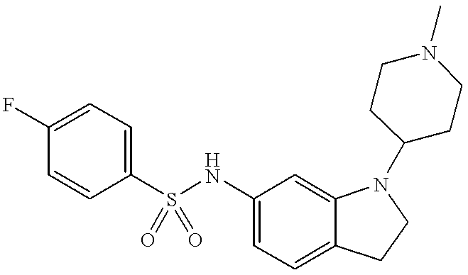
C1=C(F)C=CC(S(NC2=CC=C3C(=C2)N(C2CCN(C)CC2)CC3)(=O)=O)=C1
